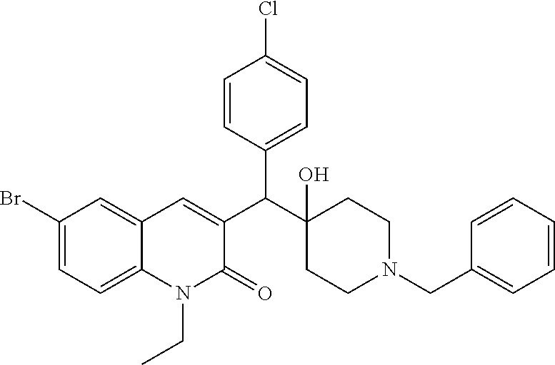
C1(Br)=CC=C2C(=C1)C=C(C(C1(O)CCN(CC3=CC=CC=C3)CC1)C1=CC=C(Cl)C=C1)C(=O)N2CC
